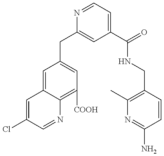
C1=C(Cl)C=NC2=C([COOH])C=C(CC3=CC(C(=O)NCC4=C(C)N=C(N)C=C4)=CC=N3)C=C12
